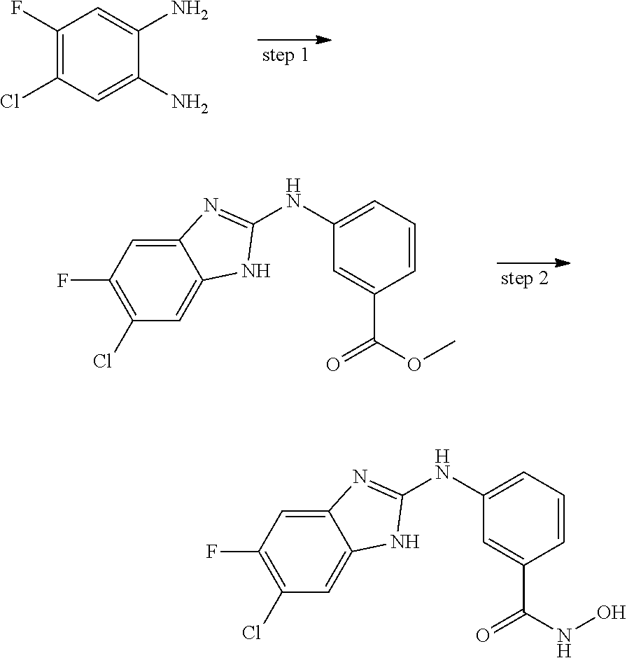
C1(F)=C(Cl)C=C(N)C(N)=C1.C1=CC=C(NC2=NC3=CC(F)=C(Cl)C=C3N2)C=C1C(OC)=O.C1=CC=C(NC2=NC3=CC(F)=C(Cl)C=C3N2)C=C1C(NO)=O
